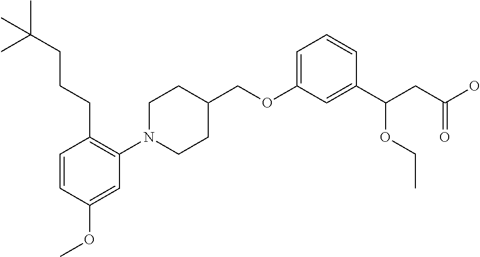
C1(OCC2CCN(C3=C(CCCC(C)(C)C)C=CC(OC)=C3)CC2)=CC=CC(C(CC(O)=O)OCC)=C1
